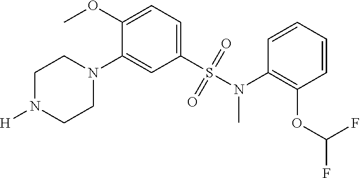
C1=C(OC)C(N2CCN([H])CC2)=CC(S(N(C2=C(OC(F)F)C=CC=C2)C)(=O)=O)=C1
